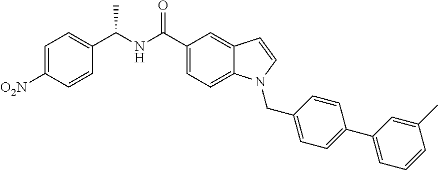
C1=C([O2N])C=CC(C(NC(C2=CC=C3C(=C2)C=CN3CC2=CC=C(C3=CC=CC(C)=C3)C=C2)=O)C)=C1
